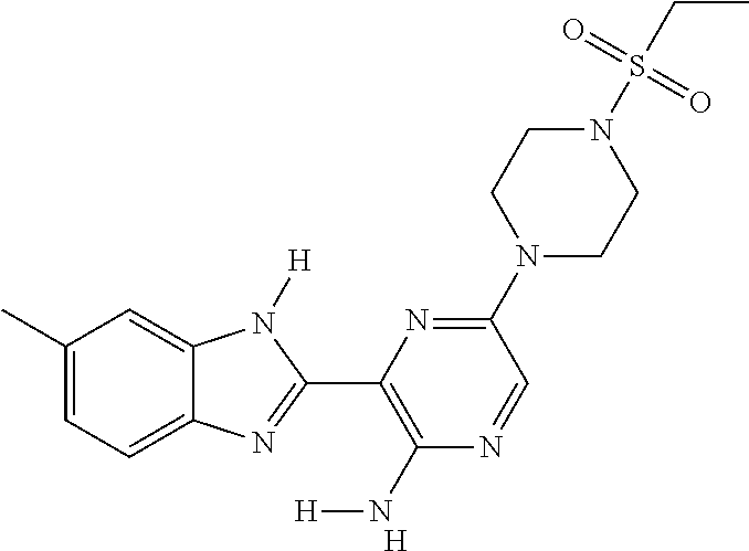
[H].C1(C)=CC=C2C(=C1)N([H])C(C1=C(N[H])N=CC(N3CCN(S(CC)(=O)=O)CC3)=N1)=N2
